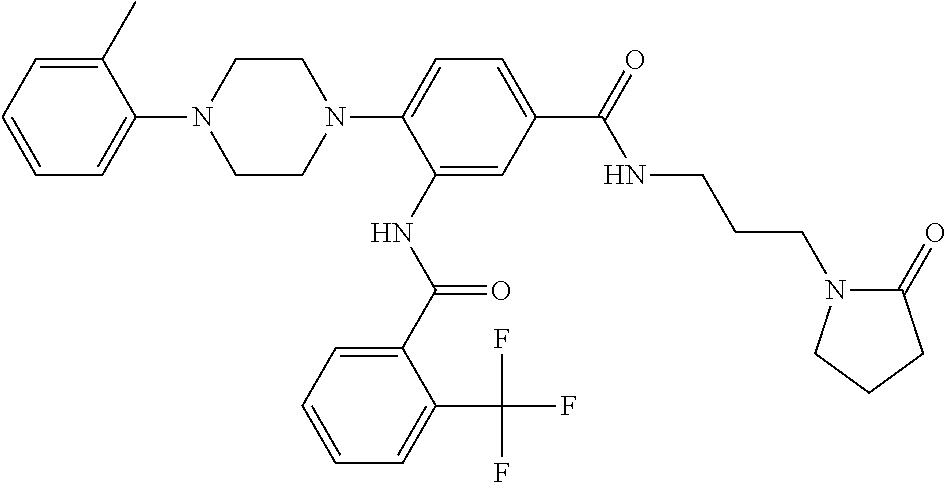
C1=CC=C(C)C(N2CCN(C3=CC=C(C(=O)NCCCN4C(=O)CCC4)C=C3NC(C3=CC=CC=C3C(F)(F)F)=O)CC2)=C1
